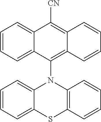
C1=CC=C2C(=C1)C([CN])=C1C(=C2N2C3=CC=CC=C3SC3=C2C=CC=C3)C=CC=C1
